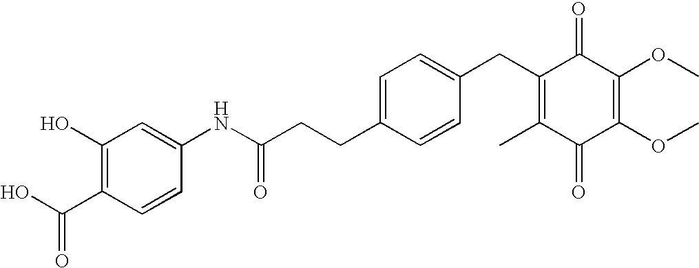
C1(=O)C(C)=C(CC2=CC=C(CCC(=O)NC3=CC(O)=C(C(O)=O)C=C3)C=C2)C(=O)C(OC)=C1OC
